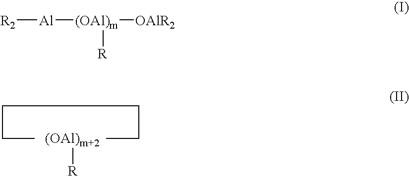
[(OAl)m+2][R].[Al]([R2])[(OAl)m]([OAlR2])[R]
